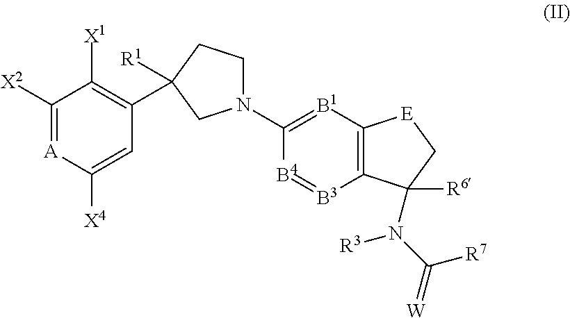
C1([X2])=[A]C([X4])=CC(C2([R1])CCN(C3=[B1]C4=C([B3]=[B4]3)C([R6])(N(C(=[W])[R7])[R3])C[E]4)C2)=C1[X1]
